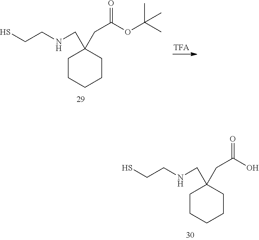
C1CCCCC1(CNCCS)CC(O)=O.C1CCCCC1(CNCCS)CC(OC(C)(C)C)=O
